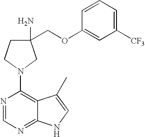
C1(COC2=CC([CF3])=CC=C2)(N)CCN(C2=C3C(=NC=N2)NC=C3C)C1
